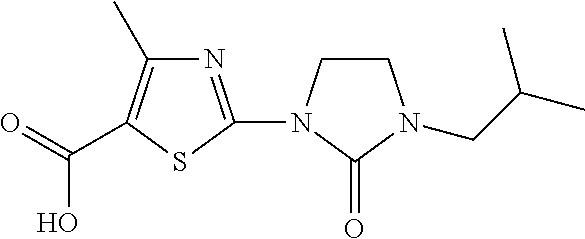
N1=C(N2CCN(CC(C)C)C2=O)SC(C(=O)O)=C1C
